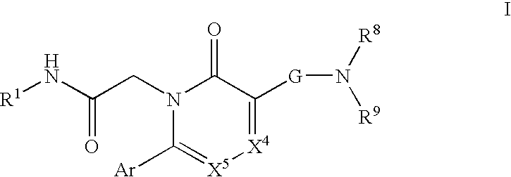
[R1]NC(CN1C([Ar])=[X5][X4]=C([G]N([R8])[R9])C1=O)=O
